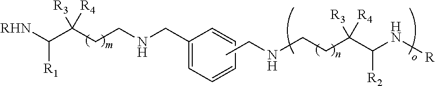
C(C(CCNCC1=CC=CC=C1)([R3])[R4])([RHN])[R1].CCNCCC(C([R2])N[R])([R3])[R4]
